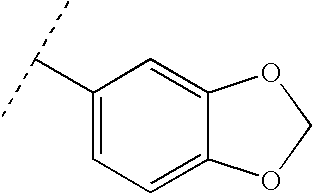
C12=CC=C(C(C)C)C=C1OCO2
